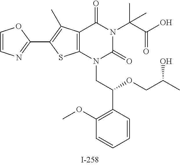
C12=C(SC(C3=NC=CO3)=C1C)N(CC(C1=C(OC)C=CC=C1)OCC(O)C)C(=O)N(C(C(O)=O)(C)C)C2=O
